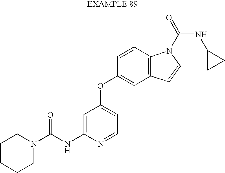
C1CCCN(C(NC2=CC(OC3=CC4=C(C=C3)N(C(NC3CC3)=O)C=C4)=CC=N2)=O)C1
